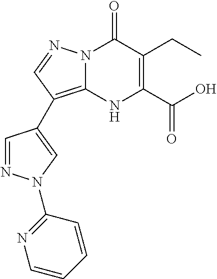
C1=NN(C2=NC=CC=C2)C=C1C1=C2N(N=C1)C(=O)C(CC)=C(C(O)=O)N2
